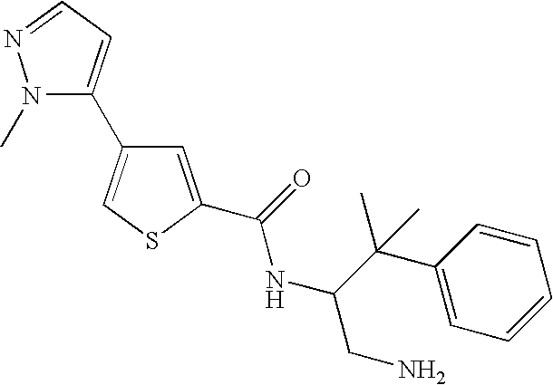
C1=C(C(=O)NC(CN)C(C2=CC=CC=C2)(C)C)SC=C1C1=CC=NN1C
